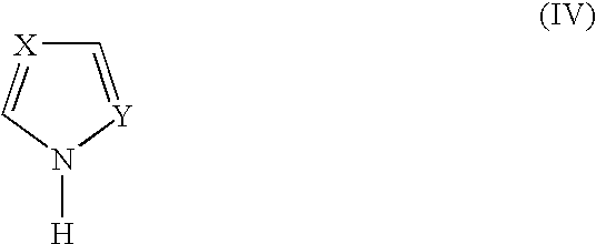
C1=[Y]N([H])C=[X]1
